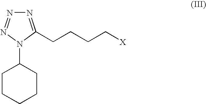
[X]CCCCC1=NN=NN1C1CCCCC1
